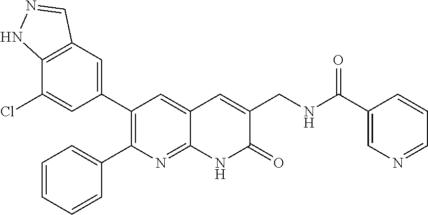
C12=C(C=C(C3=C(C4=CC=CC=C4)N=C4C(=C3)C=C(CNC(C3=CN=CC=C3)=O)C(=O)N4)C=C1Cl)C=NN2
